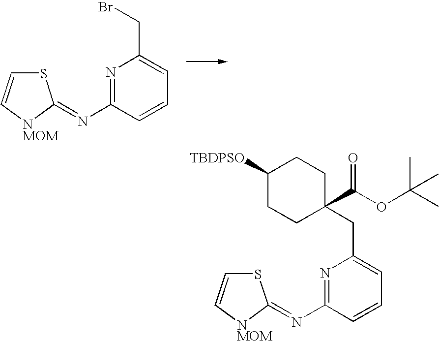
C(C1=CC=CC(N=C2SC=C[NMOM]2)=N1)Br.C(C1=CC=CC(N=C2SC=C[NMOM]2)=N1)C1(C(OC(C)(C)C)=O)CCC([TBDPSO])CC1
